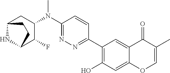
C1(C2=NN=C(N(C3CC4NC(C3F)CC4)C)C=C2)=C(O)C=C2C(=C1)C(=O)C(C)=CO2
